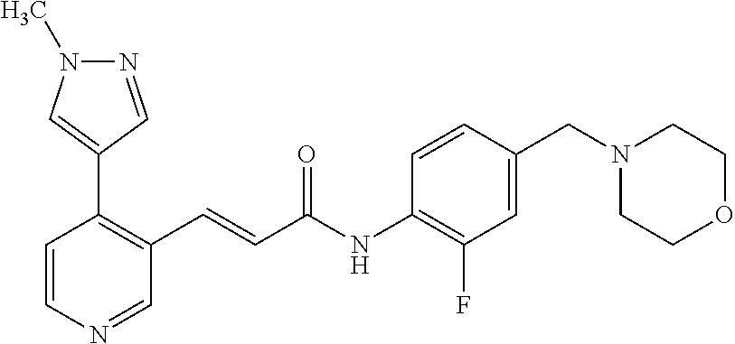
C1=CN=CC(C=CC(=O)NC2=C(F)C=C(CN3CCOCC3)C=C2)=C1C1=CN(C)N=C1
